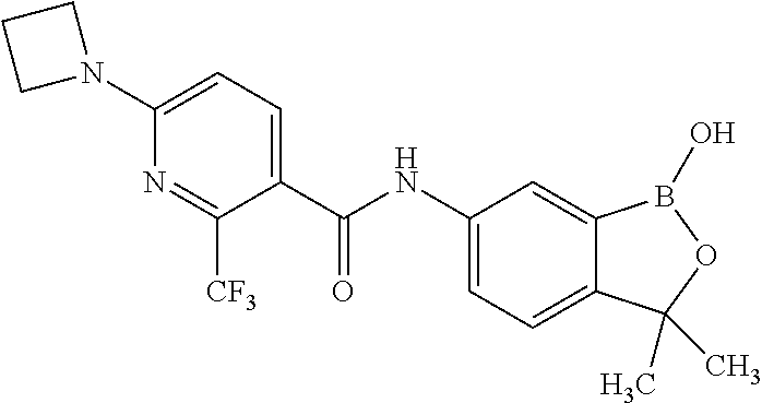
C1(NC(C2=CC=C(N3CCC3)N=C2[CF3])=O)=CC=C2C(=C1)B(O)OC2(C)C
